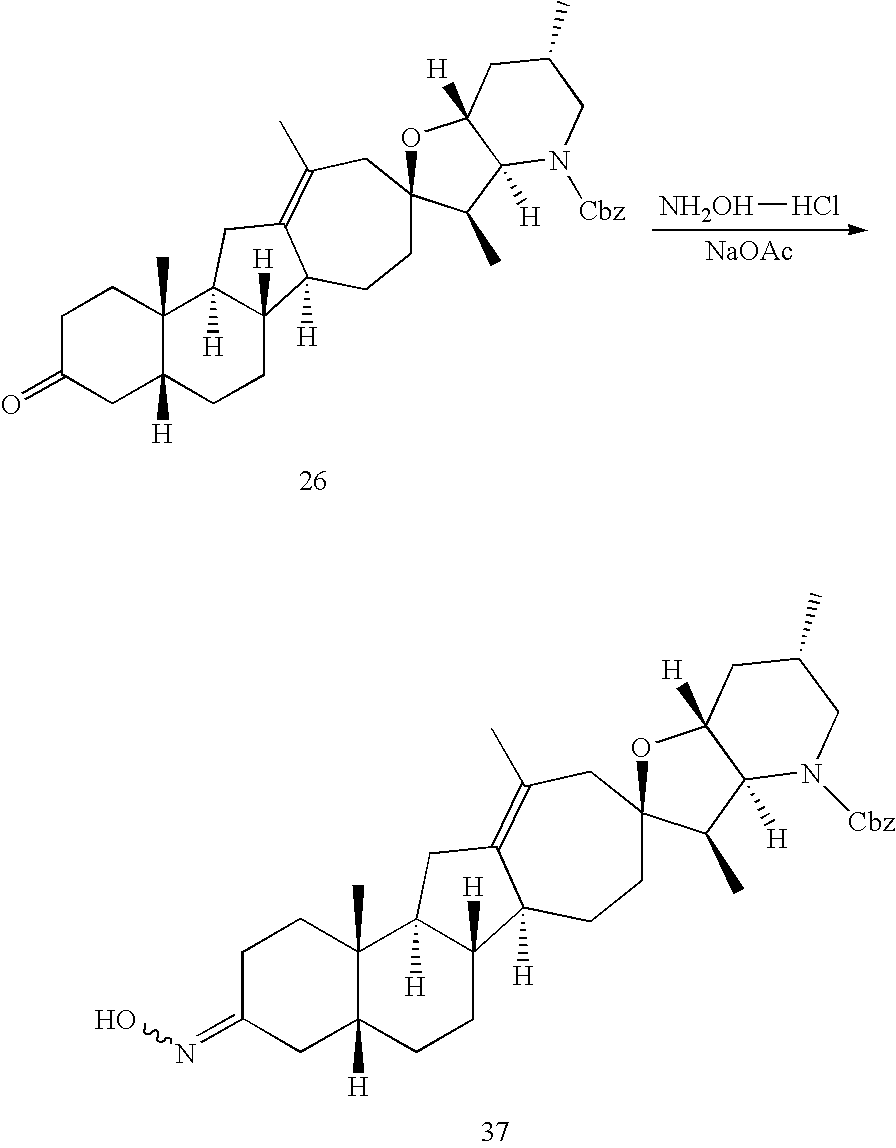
C1C(=NO)CC2([H])C(C)(C1)C1([H])C([H])(CC2)C2([H])C(=C(C)CC3(CC2)OC2([H])C([H])(C3C)N([Cbz])CC(C)C2)C1.C1C(=O)CC2([H])C(C)(C1)C1([H])C([H])(CC2)C2([H])C(=C(C)CC3(CC2)OC2([H])C([H])(C3C)N([Cbz])CC(C)C2)C1.Cl[NH2OH].[NaOAc]
